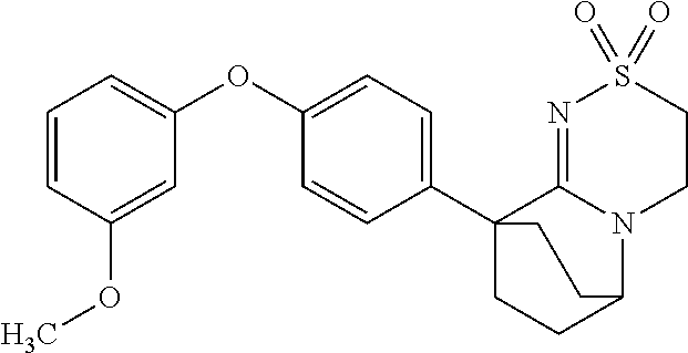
C1=CC(OC)=CC(OC2=CC=C(C34CCC(N5C3=NS(=O)(=O)CC5)CC4)C=C2)=C1
